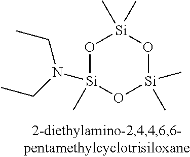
O1[Si](N(CC)CC)(C)O[Si](C)(C)O[Si]1(C)C
